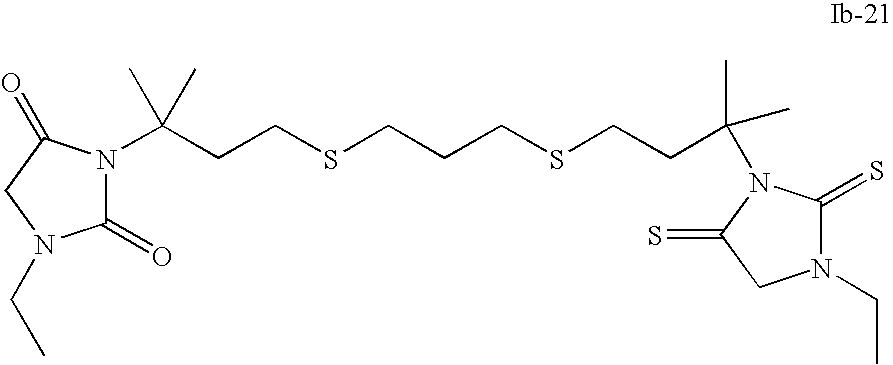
C1(=O)N(C(CCSCCCSCCC(N2C(=S)N(CC)CC2=S)(C)C)(C)C)C(=O)CN1CC
